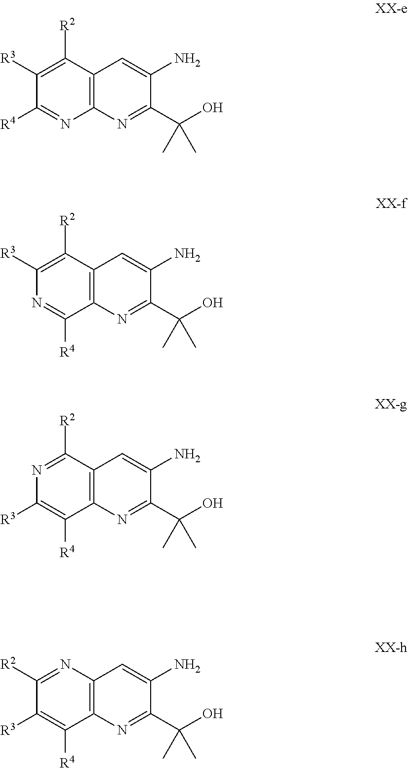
C1([R3])=C([R2])C2=C(N=C1[R4])N=C(C(O)(C)C)C(N)=C2.C1([R3])=C([R2])C2=C(C([R4])=N1)N=C(C(O)(C)C)C(N)=C2.N1=C([R2])C2=C(C([R4])=C1[R3])N=C(C(O)(C)C)C(N)=C2.C1([R2])=NC2=C(C([R4])=C1[R3])N=C(C(O)(C)C)C(N)=C2
